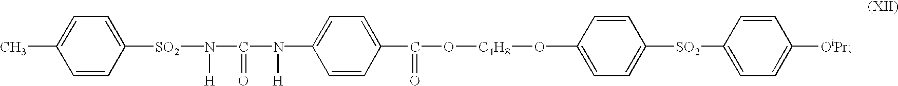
N(C1=CC=C(C(O[C4H8]OC2=CC=C([SO2]C3=CC=C([OiPr])C=C3)C=C2)=O)C=C1)(C(N([SO2]C1=CC=C(C)C=C1)[H])=O)[H]
